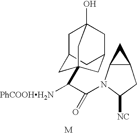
[PhCOOHH2N]C(C(=O)N1C2C(CC1[NC])C2)C12CC3CC(O)(CC(C1)C3)C2.[M]
